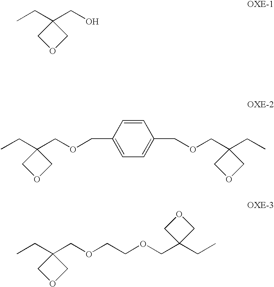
CCC1(CO)COC1.CCC1(COCC2=CC=C(COCC3(CC)COC3)C=C2)COC1.CCC1(COCCOCC2(CC)COC2)COC1
